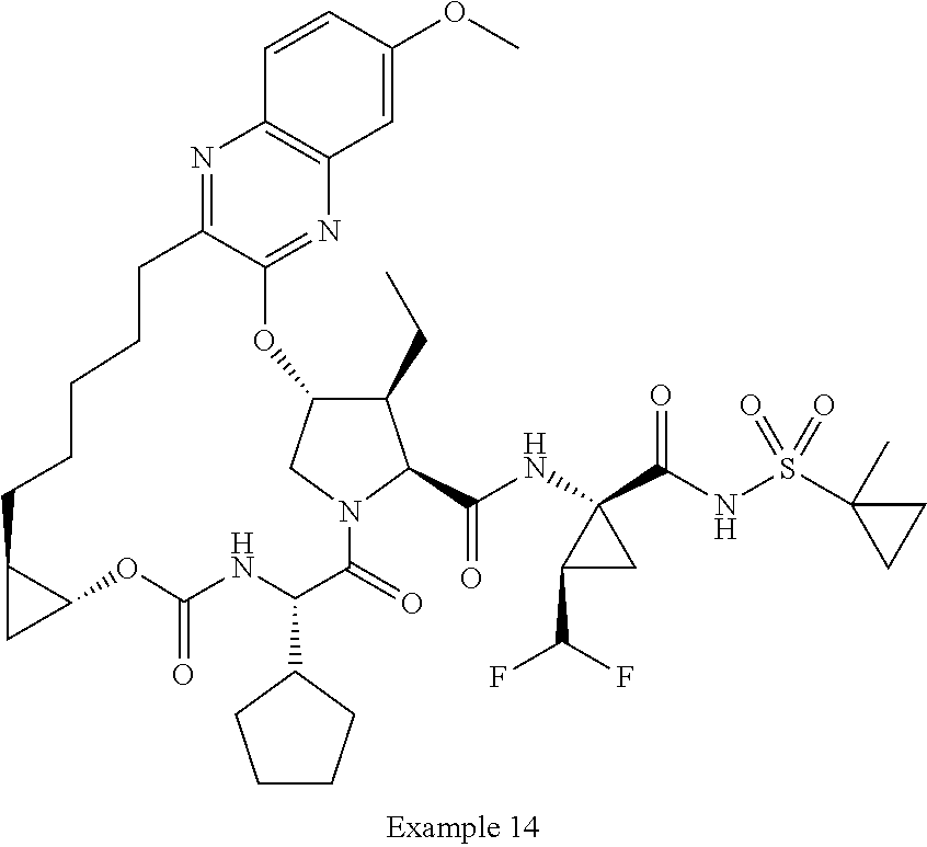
N1=C2C(=NC3=C1C=CC(OC)=C3)OC1C(CC)C(C(=O)NC3(C(NS(C4(C)CC4)(=O)=O)=O)C(C(F)F)C3)N(C1)C(=O)C(C1CCCC1)NC(=O)OC1C(C1)CCCCC2
